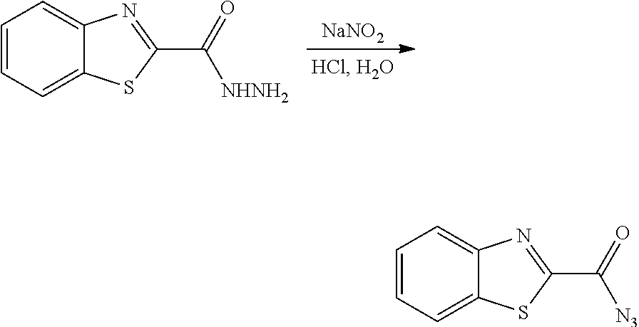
[NaNO2].C1=CC=C2C(=C1)N=C(C(=O)[NHNH2])S2.C1=CC=C2C(=C1)N=C(C(=O)[N3])S2
